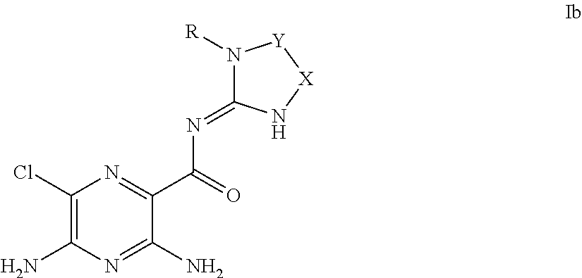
C1(Cl)=C(N)N=C(N)C(C(N=C2N([R])[Y][X]N2)=O)=N1
